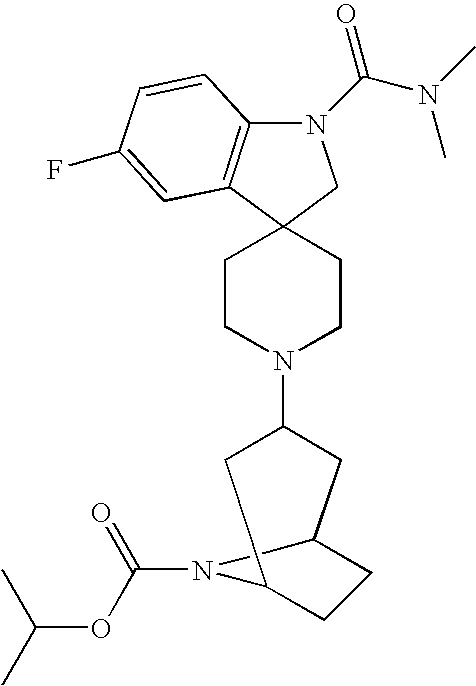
N1(C(N(C)C)=O)C2=C(C3(C1)CCN(C1CC4CCC(C1)N4C(=O)OC(C)C)CC3)C=C(F)C=C2
